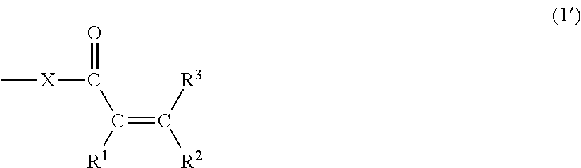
C(=C([R3])[R2])([R1])C([X]C)=O
